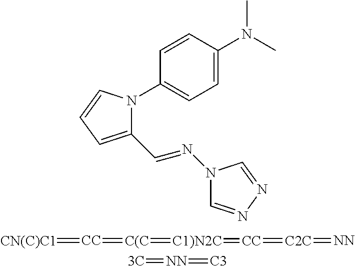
C1=C(N(C)C)C=CC(N2C(C=NN3C=NN=C3)=CC=C2)=C1.[CN(C)C1]=[CC]=[C(C]=[C1)N2C]=[CC]=[C2C]=[NN].[3C]=[NN]=[C3]
